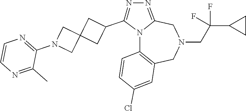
N12C3=C(CN(CC(C4CC4)(F)F)CC1=NN=C2C1CC2(C1)CN(C1=NC=CN=C1C)C2)C=C(Cl)C=C3
